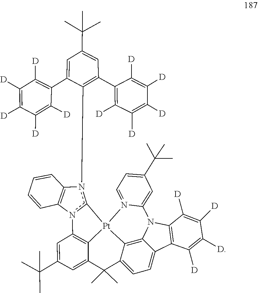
C1(C2=C([D])C([D])=C([D])C([D])=C2[D])=CC(C(C)(C)C)=CC(C2=C([D])C([D])=C([D])C([D])=C2[D])=C1n1c2n(C3=C1C=CC=C3)C1=C3C(=CC(C(C)(C)C)=C1)C(C)(C)C1=CC=C4C5=C1[Pt]32N1=CC=C(C(C)(C)C)C=C1N5C1=C4C([D])=C([D])C([D])=C1[D]
